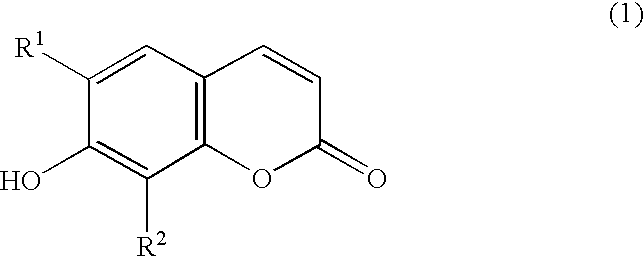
C12=C(C=C([R1])C(O)=C1[R2])C=CC(=O)O2
